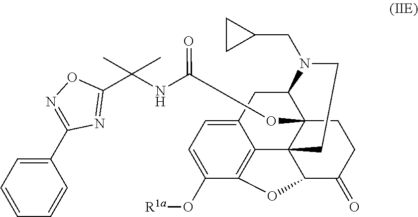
C12=CC=C(O[R1a])C3=C1C14C(OC(NC(C5=NC(C6=CC=CC=C6)=NO5)(C)C)=O)(C(C2)N(CC2CC2)CC1)CCC(=O)C4O3
